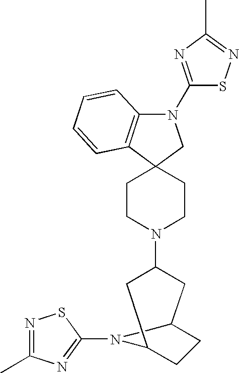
N1(C2=NC(C)=NS2)C2=C(C3(C1)CCN(C1CC4CCC(C1)N4C1=NC(C)=NS1)CC3)C=CC=C2
